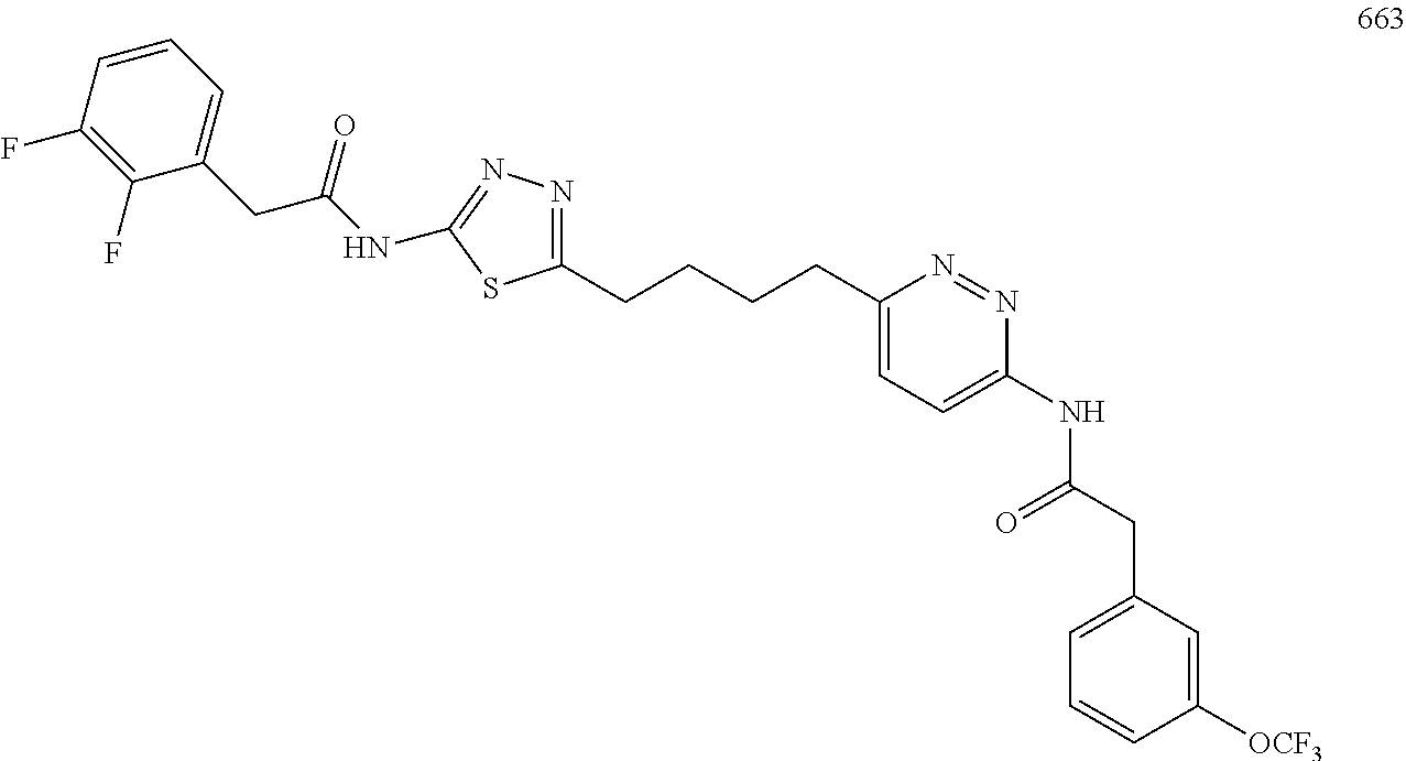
C1(CCCCC2=CC=C(NC(CC3=CC=CC([OCF3])=C3)=O)N=N2)=NN=C(NC(CC2=CC=CC(F)=C2F)=O)S1
